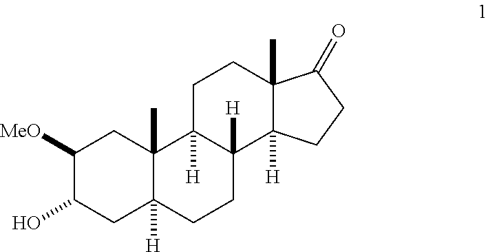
C1([MeO])C(O)CC2([H])C(C)(C1)C1([H])C([H])(CC2)C2([H])C(C)(CC1)C(=O)CC2
